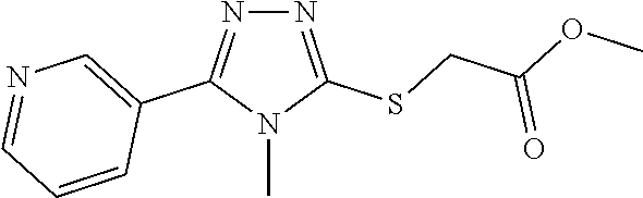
N1=C(SCC(OC)=O)N(C)C(C2=CN=CC=C2)=N1
